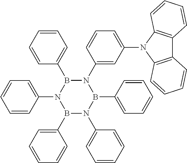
C1=CC=CC(B2N(C3=CC=CC=C3)B(C3=CC=CC=C3)N(C3=CC=CC=C3)B(C3=CC=CC=C3)N2C2=CC(N3C4=C(C5=C3C=CC=C5)C=CC=C4)=CC=C2)=C1
